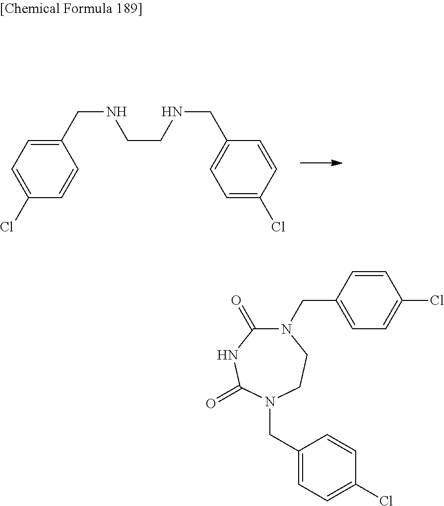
C1(CNCCNCC2=CC=C(Cl)C=C2)=CC=C(Cl)C=C1.C1=CC(CN2C(=O)NC(=O)N(CC3=CC=C(Cl)C=C3)CC2)=CC=C1Cl
